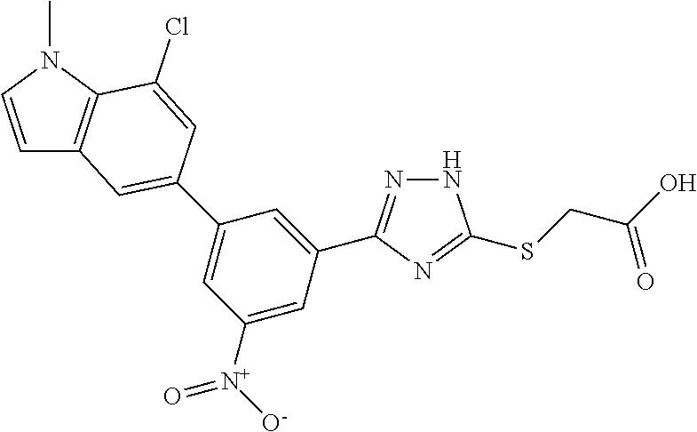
N1N=C(C2=CC(C3=CC4=C(N(C)C=C4)C(Cl)=C3)=CC([N+]([O-])=O)=C2)N=C1SCC(O)=O
